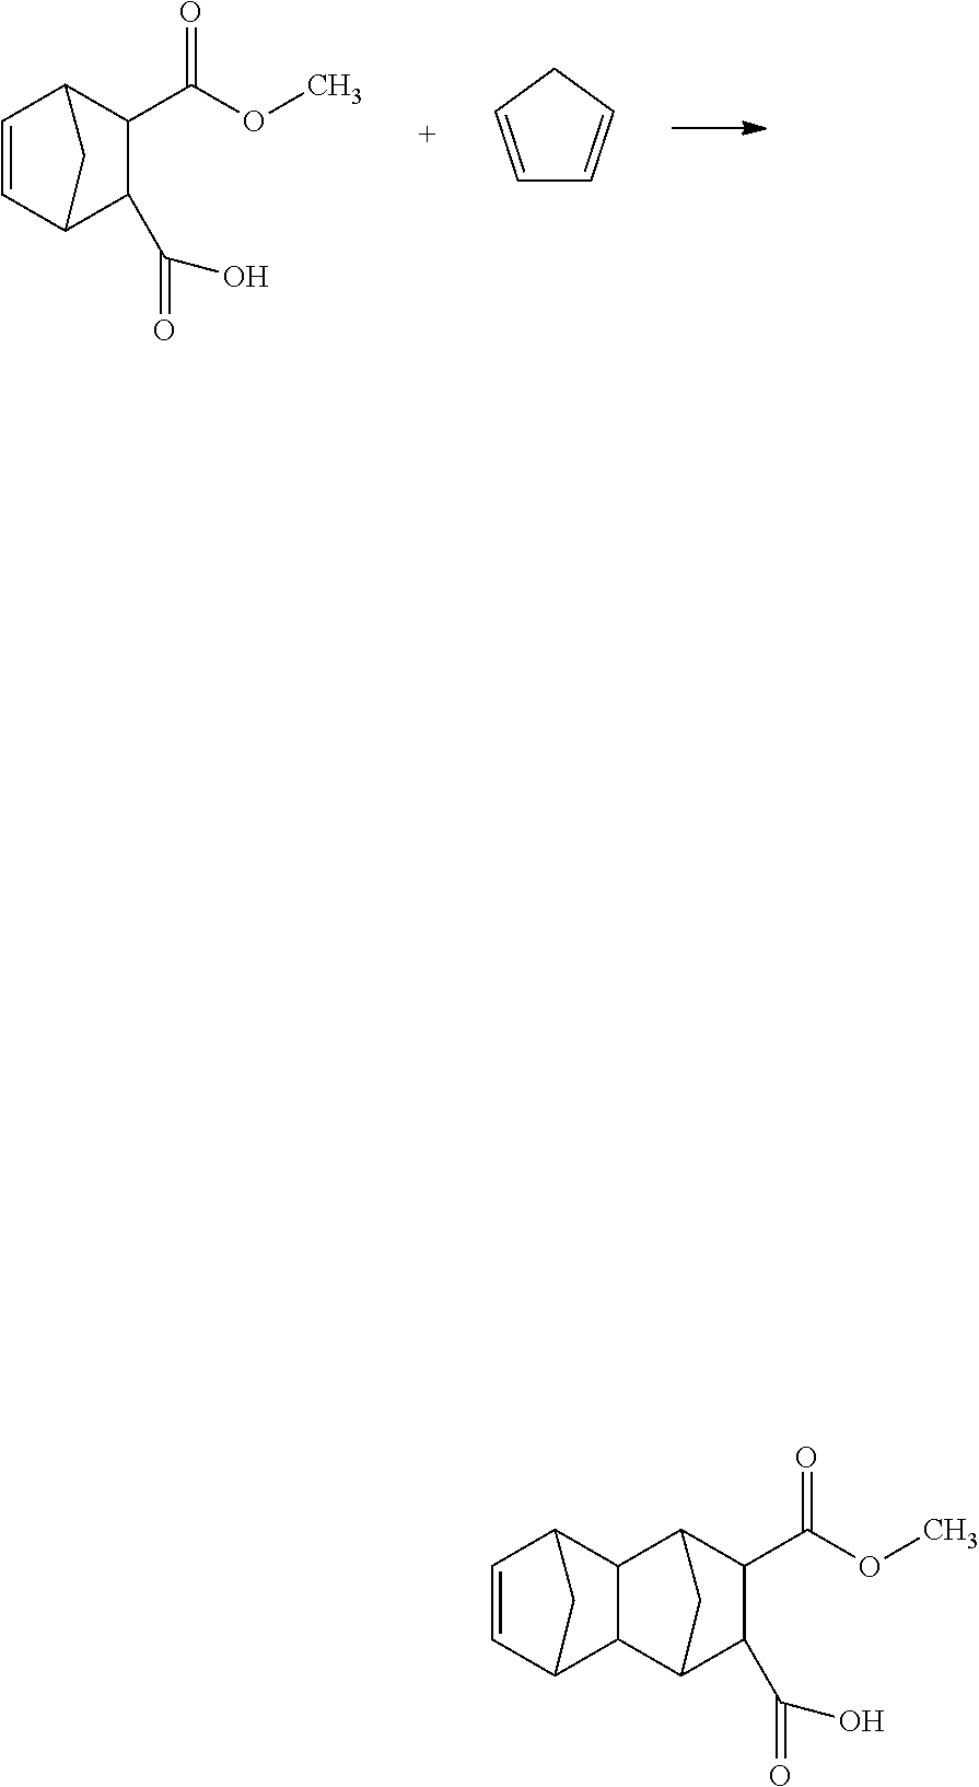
C12C(C3C(C(=O)O)C(C(OC)=O)C1C3)C1C=CC2C1.C1=CC2C(C(=O)O)C(C(OC)=O)C1C2.C1=CCC=C1
